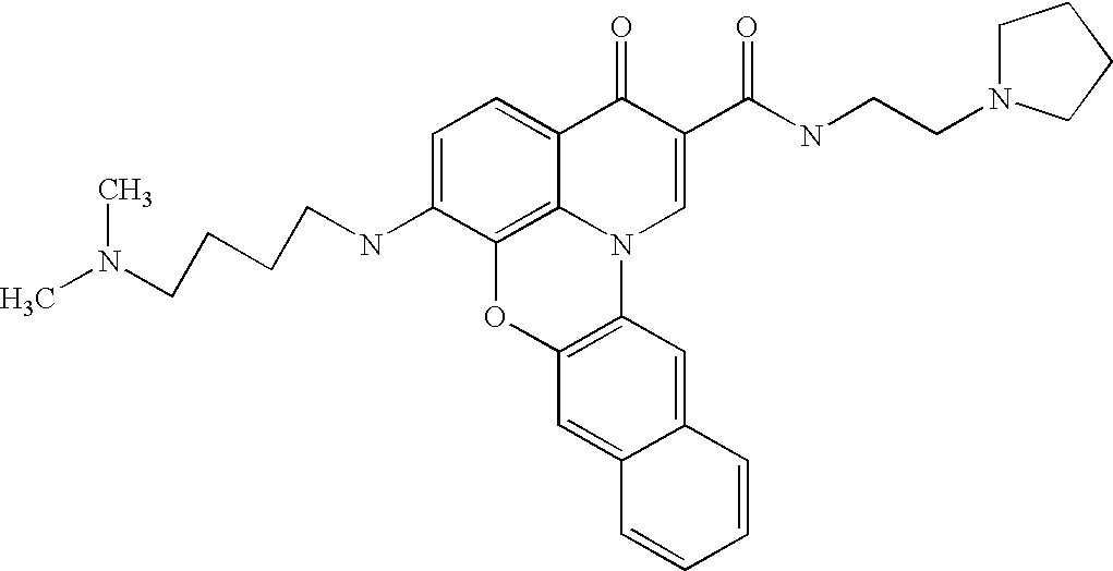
C1=C(NCCCCN(C)C)C2=C3C(=C1)C(=O)C(C(=O)NCCN1CCCC1)=CN3C1=C(O2)C=C2C(=C1)C=CC=C2
